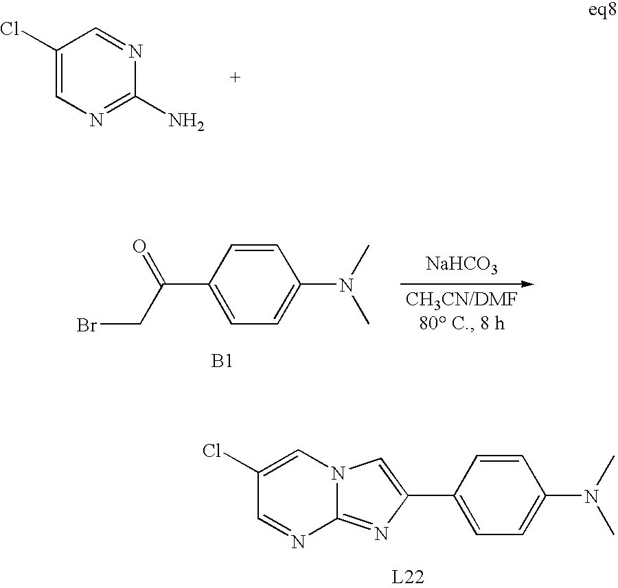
C1(Cl)=CN=C(N)N=C1.C1=CC(C(CBr)=O)=CC=C1N(C)C.[B1].[NaHCO3].C1=CC(C2=CN3C(=N2)N=CC(Cl)=C3)=CC=C1N(C)C.[L22]
